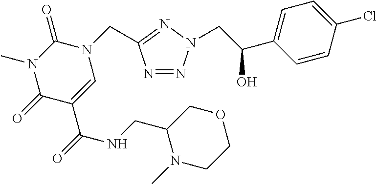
N1=NN(CC(C2=CC=C(Cl)C=C2)O)N=C1CN1C(=O)N(C)C(=O)C(C(=O)NCC2N(C)CCOC2)=C1
